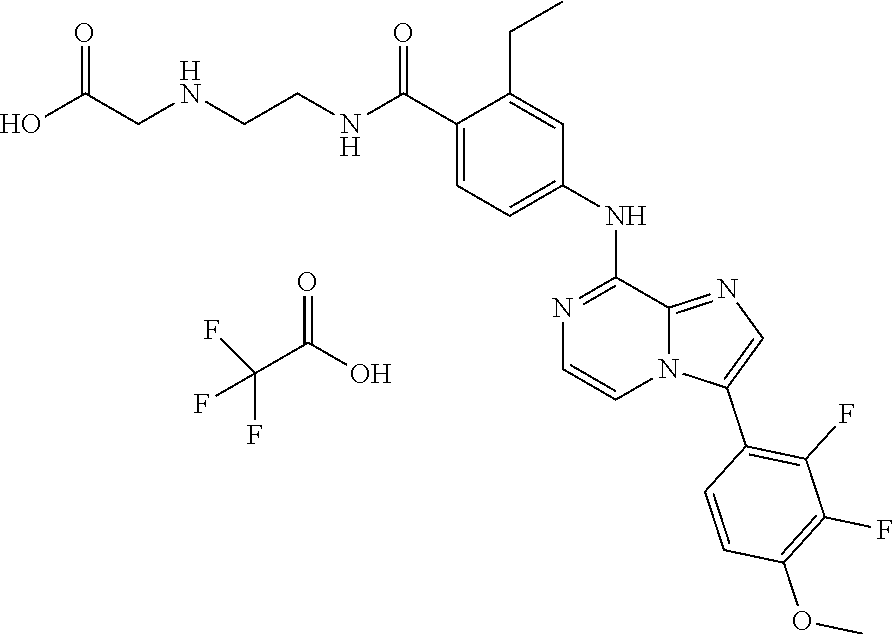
C1(C(=O)NCCNCC(O)=O)=CC=C(NC2=NC=CN3C2=NC=C3C2=C(F)C(F)=C(OC)C=C2)C=C1CC.C(C(O)=O)(F)(F)F
